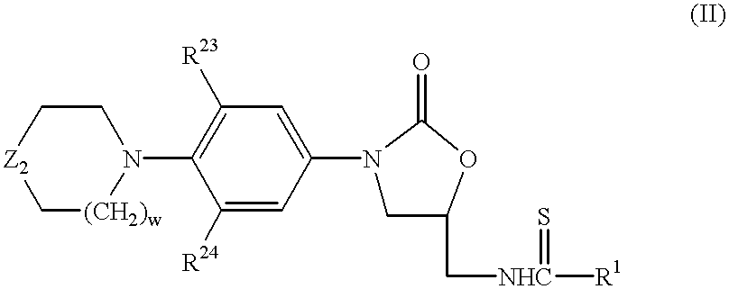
[Z2]1C[(CH2)w]N(C2=C([R23])C=C(N3CC(C[NHC](=S)[R1])OC3=O)C=C2[R24])CC1
